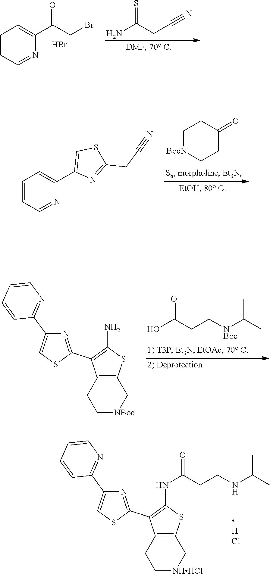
N1=C(C2=C(NC(=O)CCNC(C)C)SC3=C2CC[NHHCl]C3)SC=C1C1=NC=CC=C1.C1=CC=NC(C(CBr)=O)=C1.Br.NC(CC#N)=S.C1=CC=NC(C2=CSC(CC#N)=N2)=C1.C1[BocN]CCC(=O)C1.C(CC[NBoc]C(C)C)(O)=O.N1=C(C2=C(N)SC3=C2CC[NBoc]C3)SC=C1C1=NC=CC=C1
